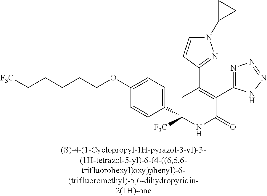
C1(C2=C(C3=NN=NN3)C(=O)NC(C3=CC=C(OCCCCC[F3C])C=C3)([F3C])C2)=NN(C2CC2)C=C1
